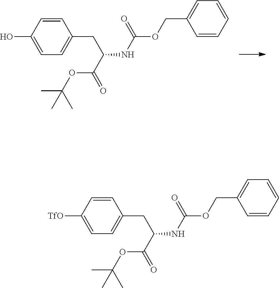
C1=CC(O)=CC=C1CC(NC(OCC1=CC=CC=C1)=O)C(=O)OC(C)(C)C.C1=CC([TfO])=CC=C1CC(NC(OCC1=CC=CC=C1)=O)C(=O)OC(C)(C)C
